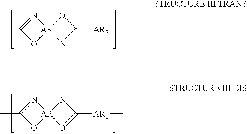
N1=C(C)O[AR1]12N=C([AR2]C)O2.N1=C(C)O[AR1]12O=C([AR2]C)N2
